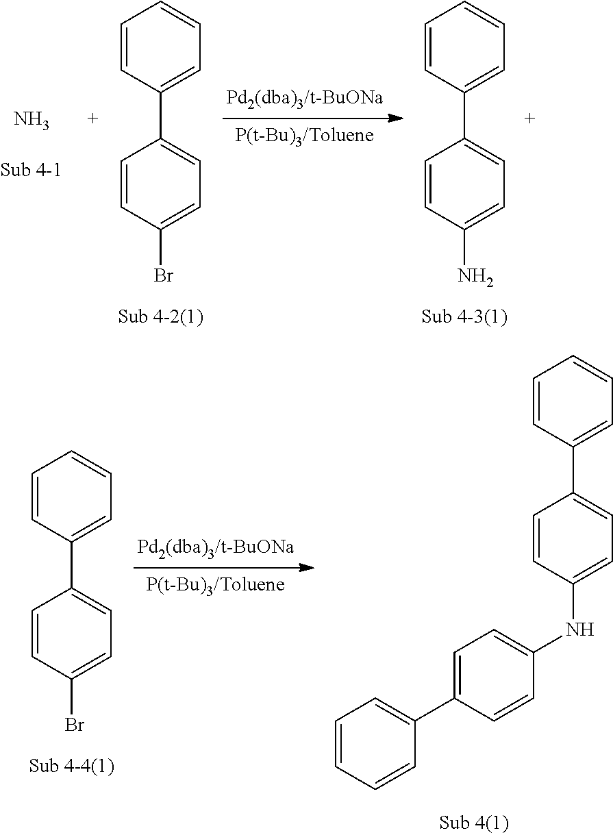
N.C1(C2=CC=C(Br)C=C2)=CC=CC=C1.C1(C2=CC=C(N)C=C2)=CC=CC=C1.C1(C2=CC=C(Br)C=C2)=CC=CC=C1.C1(C2=CC=C(NC3=CC=C(C4=CC=CC=C4)C=C3)C=C2)=CC=CC=C1
